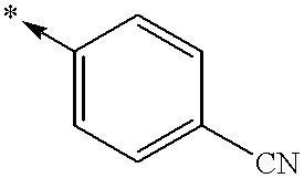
C1(->*)=CC=C([CN])C=C1
